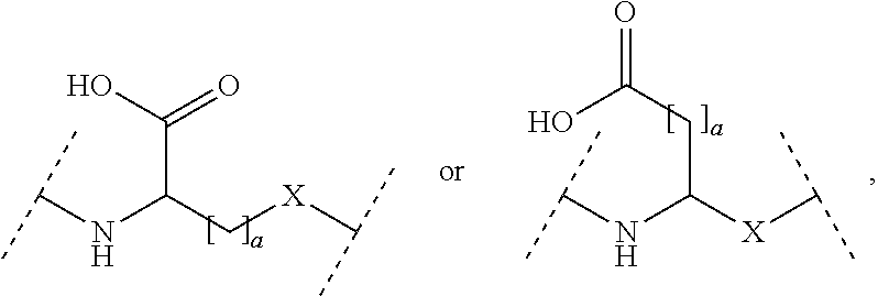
C(NC(C[X]C(C)C)C(O)=O)(C)C.C(NC([X]C(C)C)CC(O)=O)(C)C
